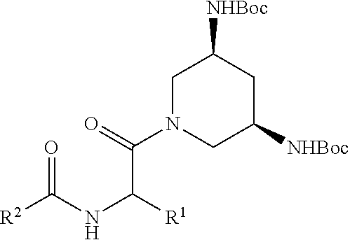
C1N(C(=O)C([R1])NC([R2])=O)CC([NHBoc])CC1[NHBoc]
